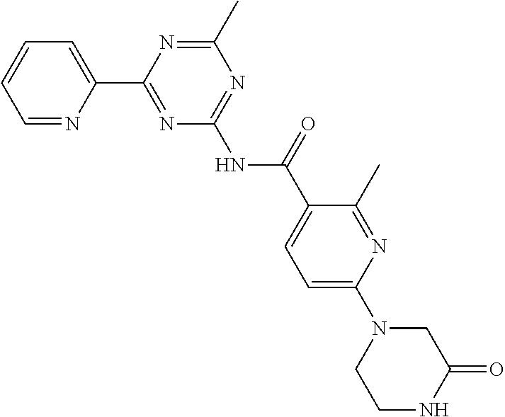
C1=NC(C2=NC(NC(=O)C3=CC=C(N4CCNC(=O)C4)N=C3C)=NC(C)=N2)=CC=C1
